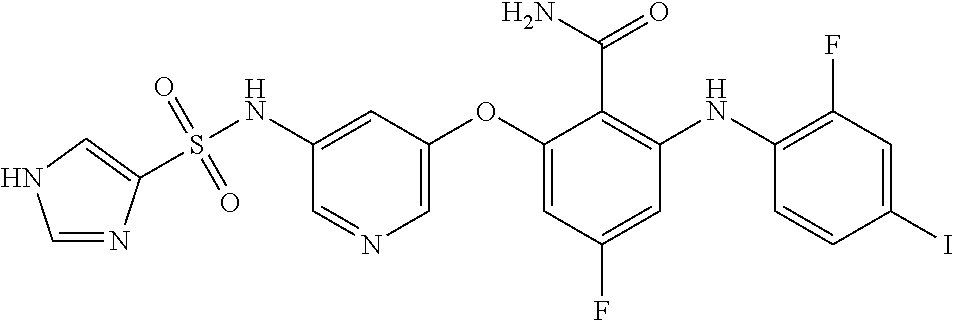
S(NC1=CC(OC2=CC(F)=CC(NC3=C(F)C=C(I)C=C3)=C2C(N)=O)=CN=C1)(=O)(=O)C1=CNC=N1
